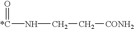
O=[*C]NCC[CONH2]
